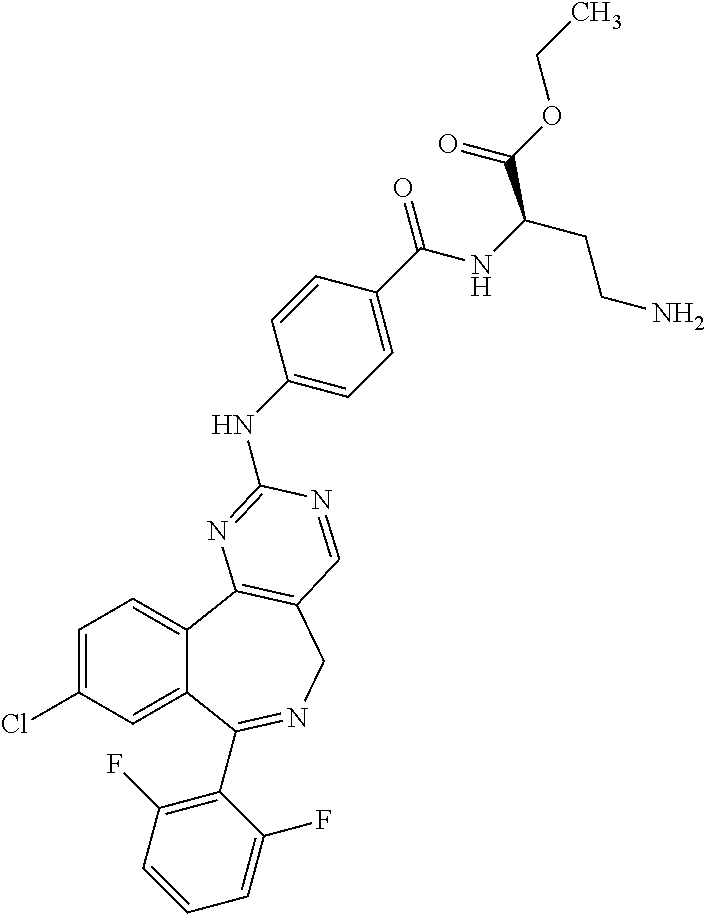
C1=C(Cl)C=C2C(=C1)C1=C(CN=C2C2=C(F)C=CC=C2F)C=NC(NC2=CC=C(C(NC(CCN)C(=O)OCC)=O)C=C2)=N1
